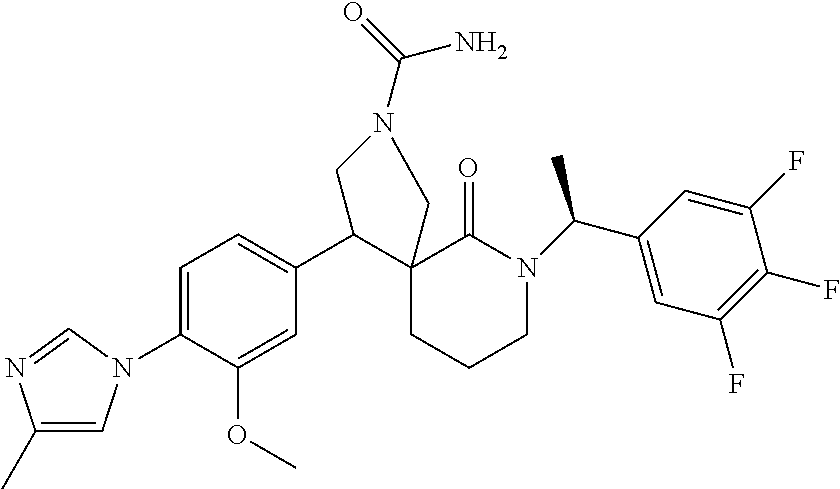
C1=C(N2C=C(C)N=C2)C(OC)=CC(C2C3(CCCN(C(C)C4=CC(F)=C(F)C(F)=C4)C3=O)CN(C(=O)N)C2)=C1
